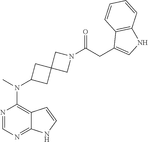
N1=CN=C2C(=C1N(C)C1CC3(C1)CN(C(CC1=CNC4=C1C=CC=C4)=O)C3)C=CN2
